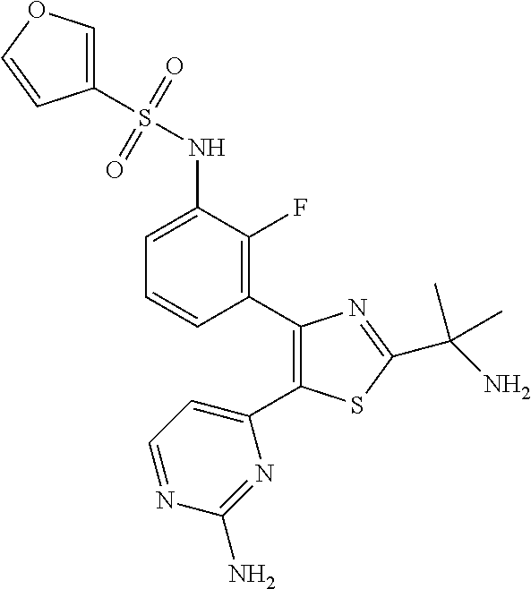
N(C1=CC=CC(C2=C(C3=CC=NC(N)=N3)SC(C(C)(C)N)=N2)=C1F)S(=O)(=O)C1=COC=C1
